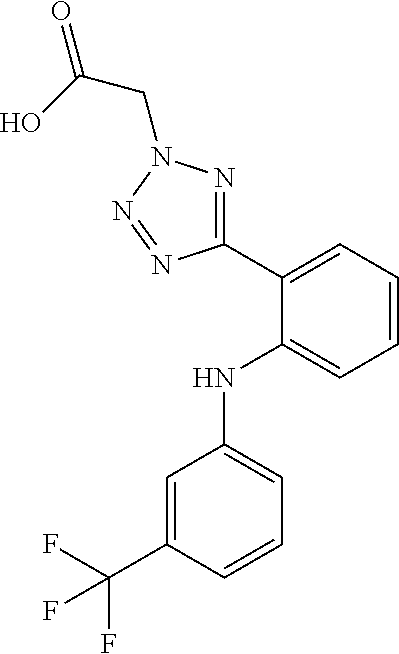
C1=C(C(F)(F)F)C=CC=C1NC1=CC=CC=C1C1=NN(CC(=O)O)N=N1
